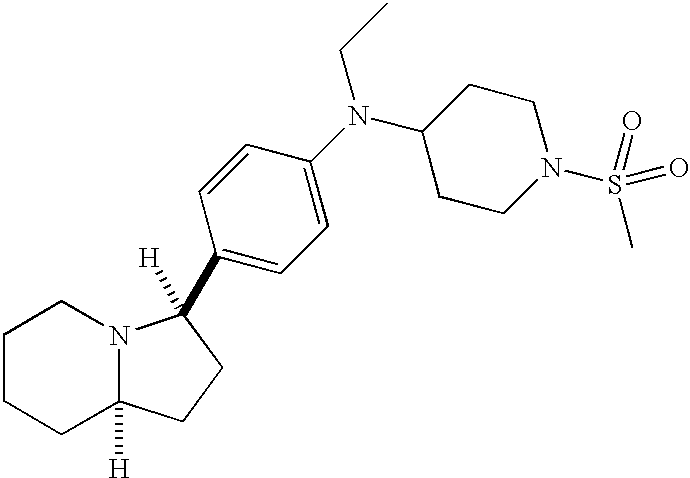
C1CCC2([H])N(C1)C(C1=CC=C(N(C3CCN(S(C)(=O)=O)CC3)CC)C=C1)([H])CC2
